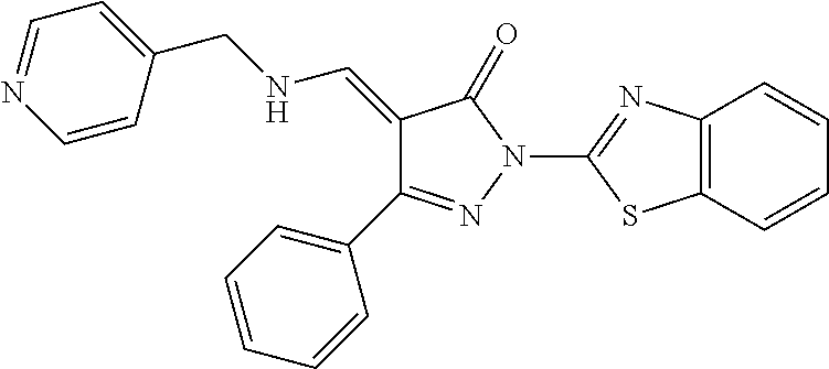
C1(=CNCC2=CC=NC=C2)C(C2=CC=CC=C2)=NN(C2=NC3=C(S2)C=CC=C3)C1=O
